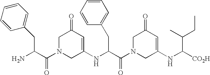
C1N(C(C(N)CC2=CC=CC=C2)=O)CC(NC(C(N2CC(NC([CO2H])C(CC)C)=CC(=O)C2)=O)CC2=CC=CC=C2)=CC1=O
